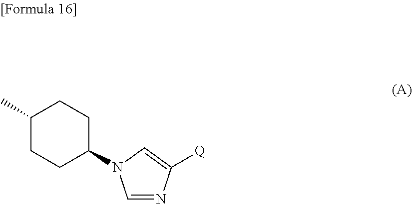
C1=NC([Q])=CN1C1CCC(C)CC1
